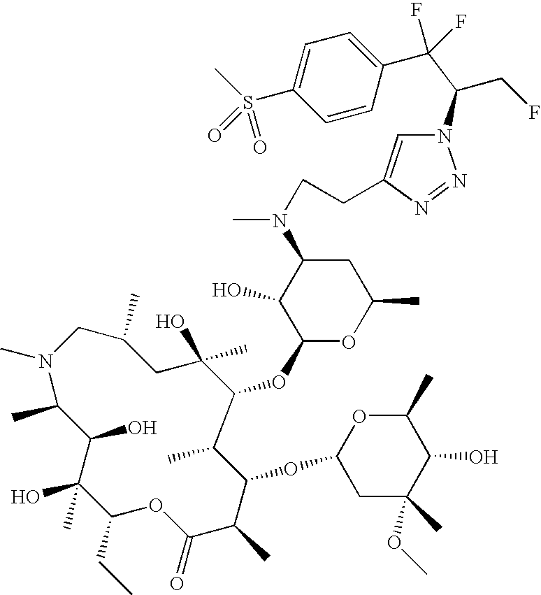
N1(C)CC(C)CC(O)(C)C(OC2OC(C)CC(N(C)CCC3=CN(C(CF)C(F)(F)C4=CC=C(S(C)(=O)=O)C=C4)N=N3)C2O)C(C)C(OC2CC(C)(OC)C(O)C(C)O2)C(C)C(=O)OC(CC)C(O)(C)C(O)C1C
